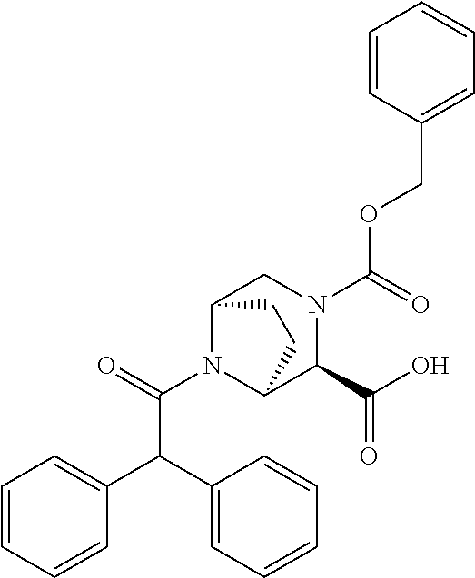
O(C(=O)N1CC2N(C(=O)C(C3=CC=CC=C3)C3=CC=CC=C3)C(C1C(O)=O)CC2)CC1=CC=CC=C1
